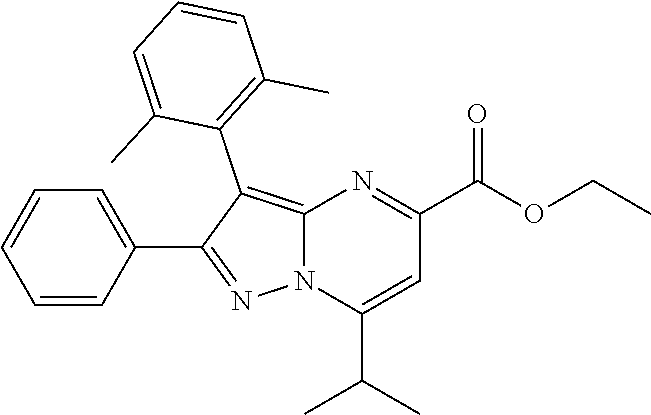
C12=C(C3=C(C)C=CC=C3C)C(C3=CC=CC=C3)=NN1C(C(C)C)=CC(C(OCC)=O)=N2
